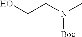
OCCN(C)[Boc]
